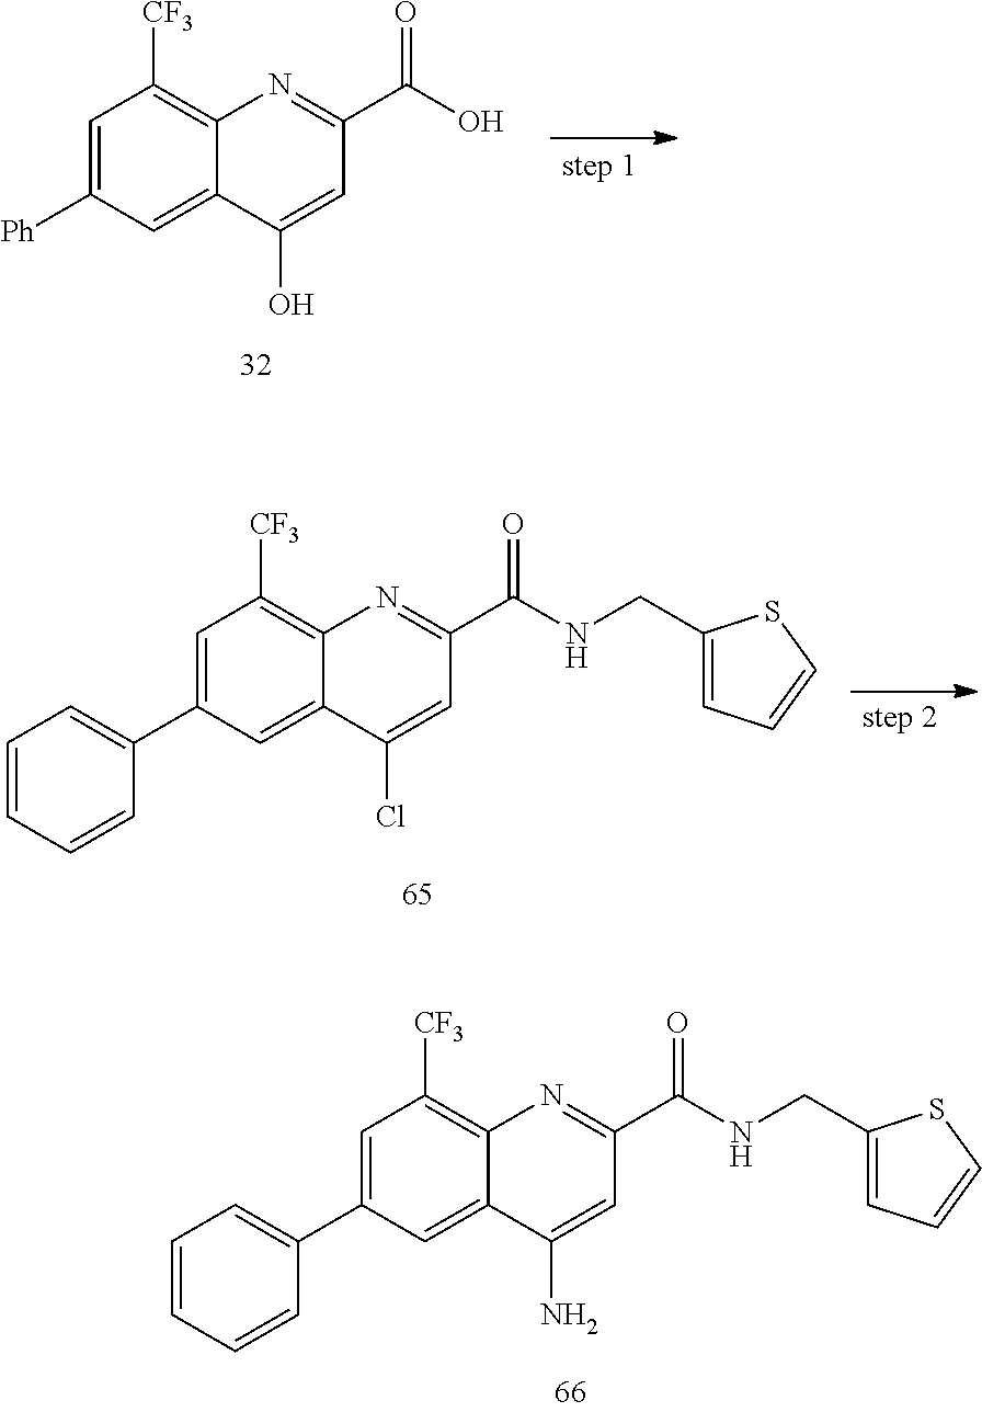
C1=C([Ph])C=C2C(=C1[CF3])N=C(C(=O)O)C=C2O.C1=C(C2=CC=CC=C2)C=C2C(=C1[CF3])N=C(C(=O)NCC1=CC=CS1)C=C2N.C1=C(C2=CC=CC=C2)C=C2C(=C1[CF3])N=C(C(=O)NCC1=CC=CS1)C=C2Cl
